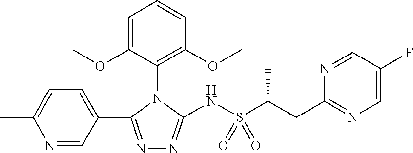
N1=C(C2=CC=C(C)N=C2)N(C2=C(OC)C=CC=C2OC)C(NS(C(CC2=NC=C(F)C=N2)C)(=O)=O)=N1
